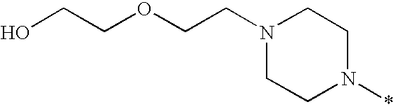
OCCOCCN1CCN(*)CC1
